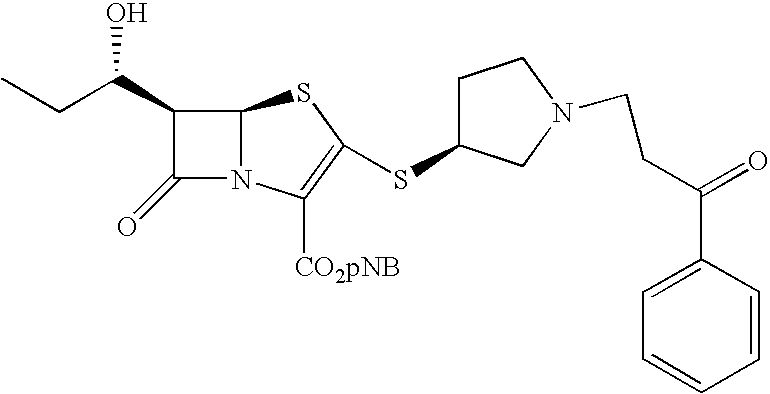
C12N(C([CO2pNB])=C(SC3CCN(CCC(C4=CC=CC=C4)=O)C3)S1)C(=O)C2C(CC)O
